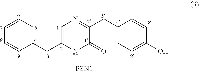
C1=CC=C(CC2=CN=C(CC3=CC=C(O)C=C3)C(=O)N2)C=C1
